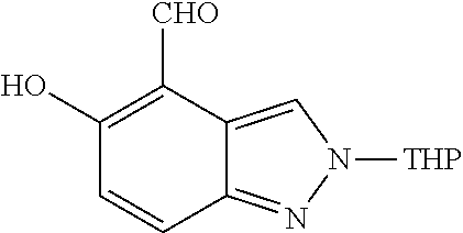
C1(O)=C([CHO])C2=CN([THP])N=C2C=C1
